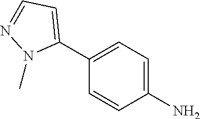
C1=CC(N)=CC=C1C1=CC=NN1C
